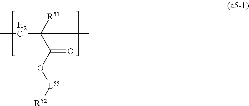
CCC(C(O[L55][R52])=O)([R51])C
